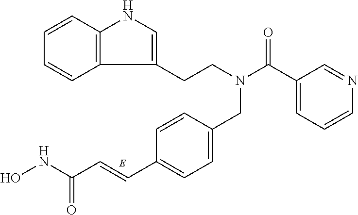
C(C1=CNC2=C1C=CC=C2)CN(C(C1=CC=CN=C1)=O)CC1=CC=C(C=CC(NO)=O)C=C1
